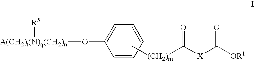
C1(O[A(CH2)t(N)q(CH2)n][R5])=CC=CC=C1.C[(CH2)m]C([X]C([OR1])=O)=O
